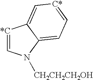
[*C]1=CN([CH2CH2CH2OH])C2=CC=[C*]C=C12
